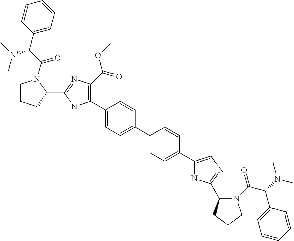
C1(C2=C(C(=O)OC)N=C(C3CCCN3C(C(C3=CC=CC=C3)N(C)C)=O)N2)=CC=C(C2=CC=C(C3=CN=C(C4N(C(=O)C(C5=CC=CC=C5)N(C)C)CCC4)N3)C=C2)C=C1
